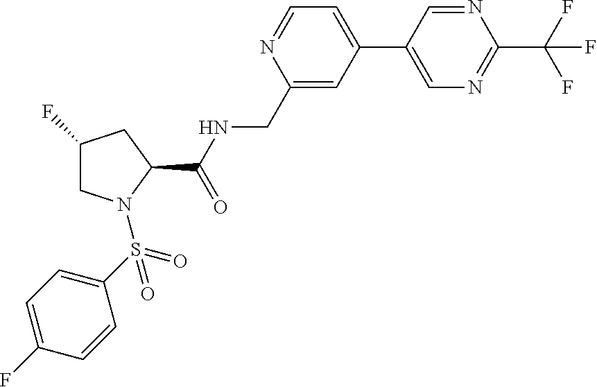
C1(F)CN(S(C2=CC=C(F)C=C2)(=O)=O)C(C(NCC2=CC(C3=CN=C(C(F)(F)F)N=C3)=CC=N2)=O)C1
